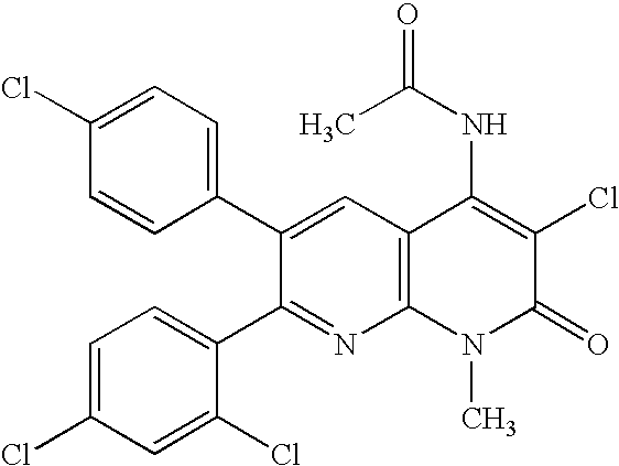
C1=CC(C2=CC3=C(N=C2C2=CC=C(Cl)C=C2Cl)N(C)C(=O)C(Cl)=C3NC(=O)C)=CC=C1Cl
